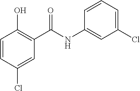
C1=CC(Cl)=CC(C(NC2=CC(Cl)=CC=C2)=O)=C1O
